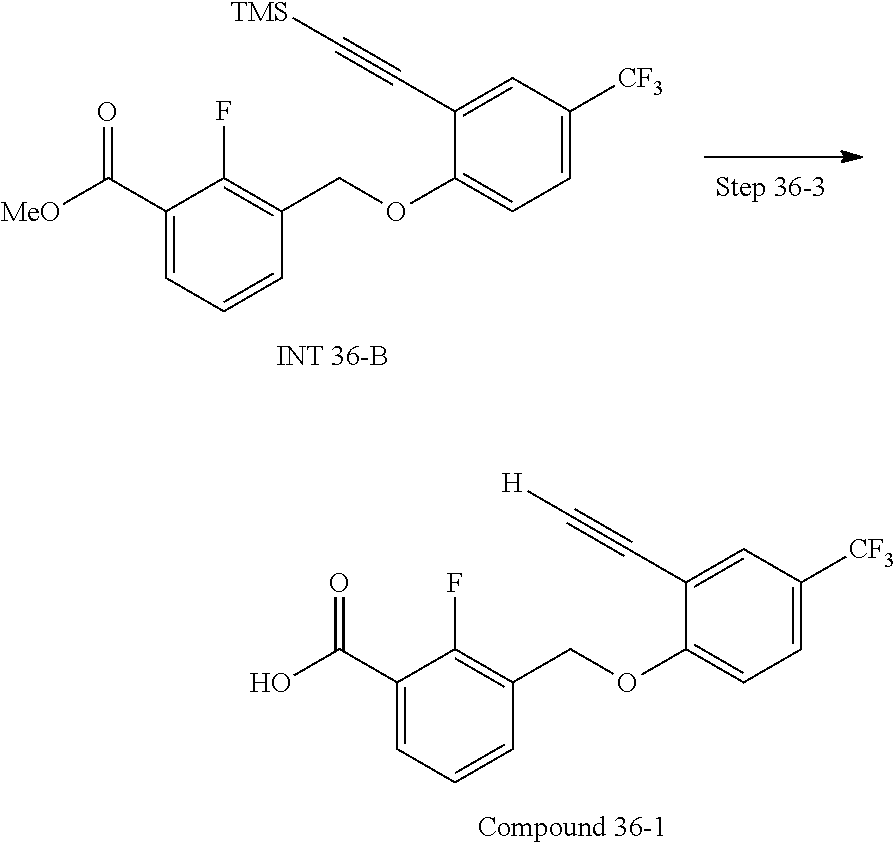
C1(C(O)=O)=CC=CC(COC2=CC=C([CF3])C=C2C#C[H])=C1F.C1(C([MeO])=O)=CC=CC(COC2=CC=C([CF3])C=C2C#C[TMS])=C1F
